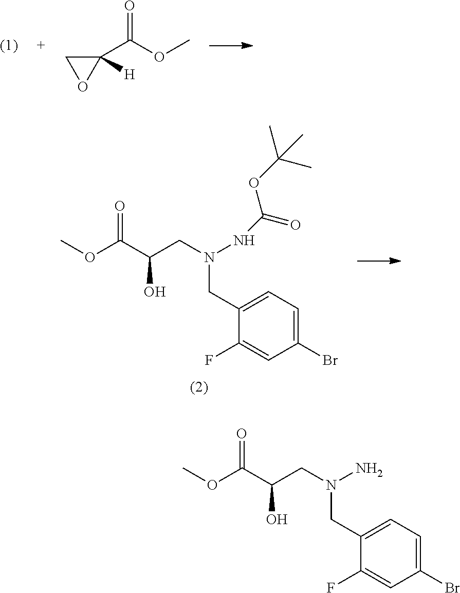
C1(C(=O)OC)([H])CO1.C1(F)=CC(Br)=CC=C1CN(N)CC(O)C(=O)OC.C1(F)=CC(Br)=CC=C1CN(NC(=O)OC(C)(C)C)CC(O)C(=O)OC
